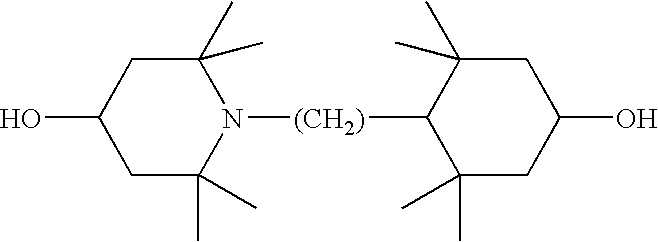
C1C(C)(C)N([(CH2)]C2C(C)(C)CC(O)CC2(C)C)C(C)(C)CC1O
